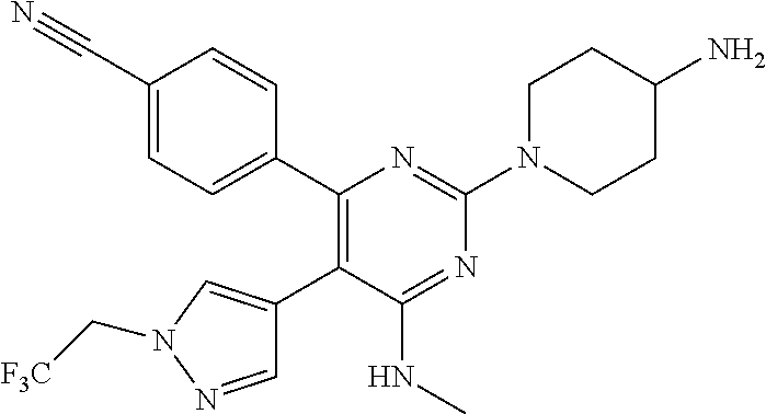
C1(C2=CC=C(C#N)C=C2)=C(C2=CN(C[F3C])N=C2)C(NC)=NC(N2CCC(N)CC2)=N1
